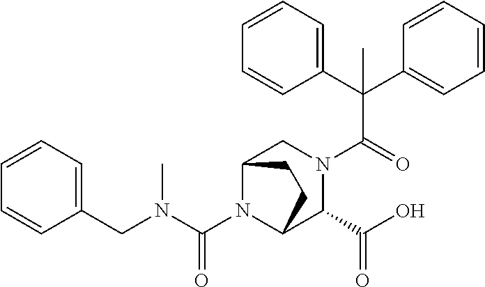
C1=CC=CC=C1CN(C(N1C2C(C(O)=O)N(C(C(C3=CC=CC=C3)(C3=CC=CC=C3)C)=O)CC1CC2)=O)C
